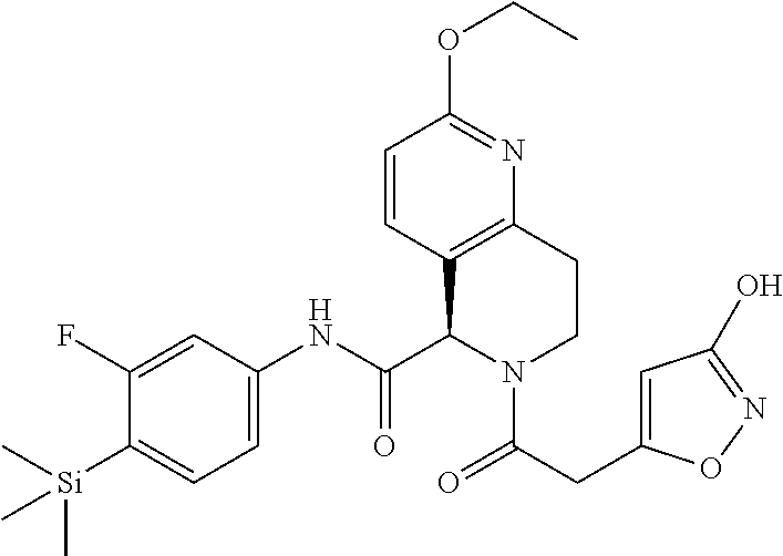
C1(F)=CC(NC(C2C3=C(CCN2C(=O)CC2=CC(O)=NO2)N=C(OCC)C=C3)=O)=CC=C1[Si](C)(C)C
